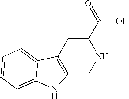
C12=C(CC(C(O)=O)NC1)C1=CC=CC=C1N2
